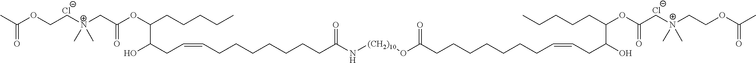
[Cl-].[Cl-].CC(OCC[N+](CC(=O)OC(C(O)CC=CCCCCCCCC(N[(CH2)10]OC(CCCCCCCC=CCC(O)C(CCCCC)OC(C[N+](CCOC(=O)C)(C)C)=O)=O)=O)CCCCC)(C)C)=O
